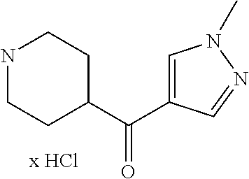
N1CCC(C(=O)C2=CN(C)N=C2)CC1
